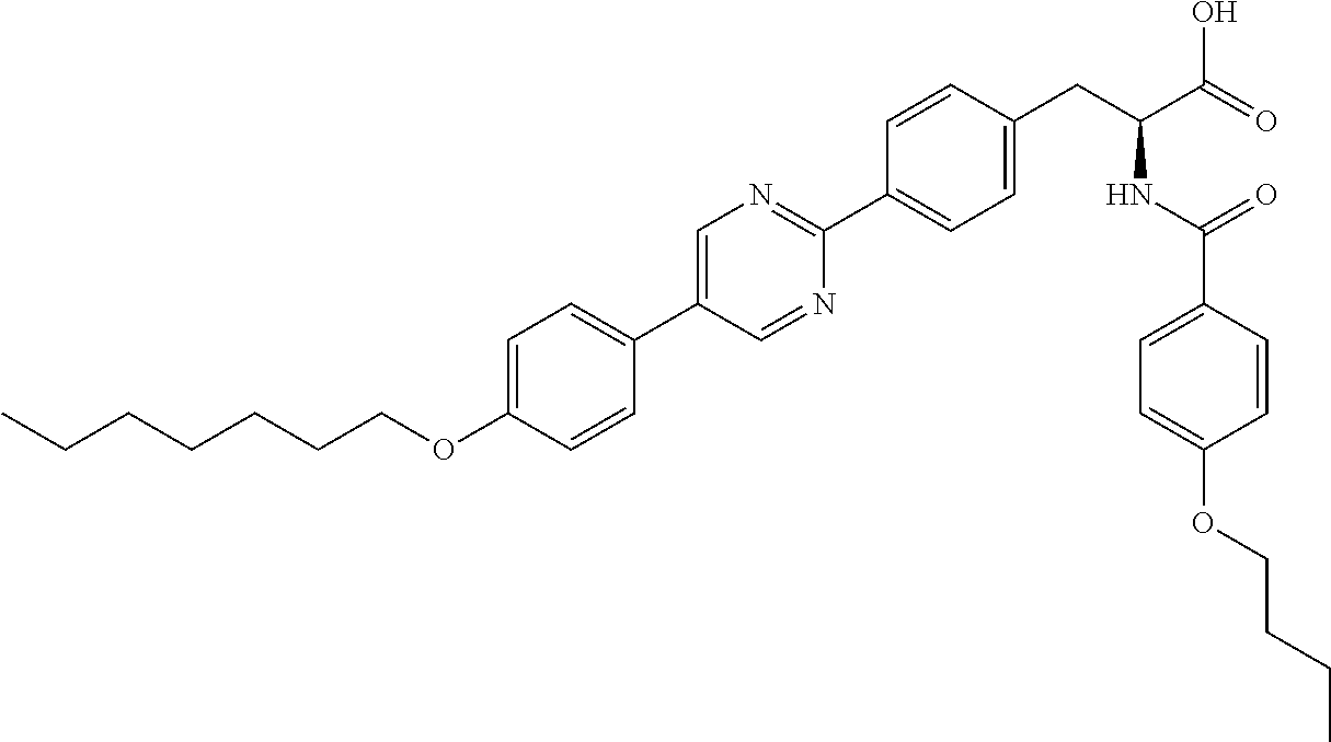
C(OC1=CC=C(C2=CN=C(C3=CC=C(CC(NC(=O)C4=CC=C(OCCCC)C=C4)C(=O)O)C=C3)N=C2)C=C1)CCCCCC
